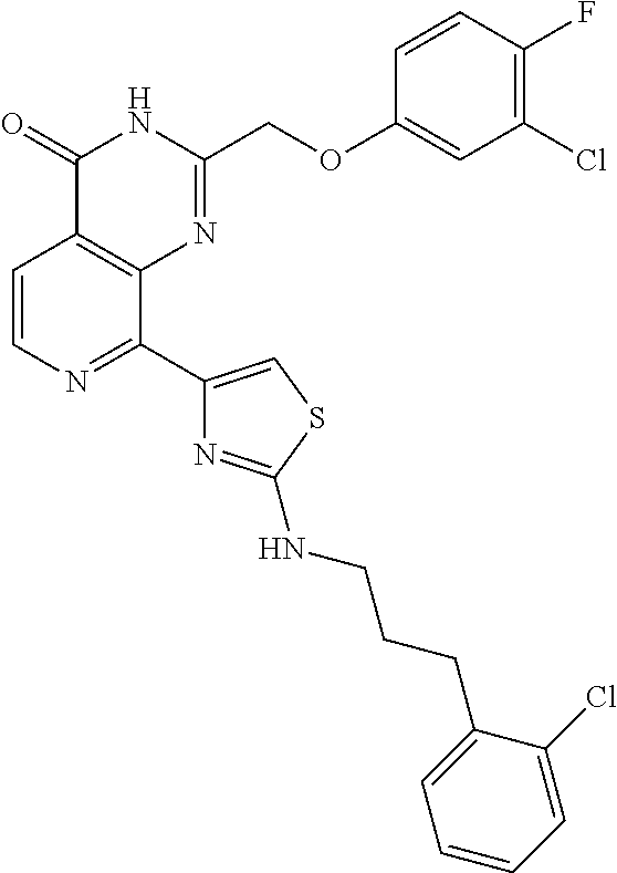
C1=CN=C(C2=CSC(NCCCC3=CC=CC=C3Cl)=N2)C2=C1C(=O)NC(COC1=CC(Cl)=C(F)C=C1)=N2
